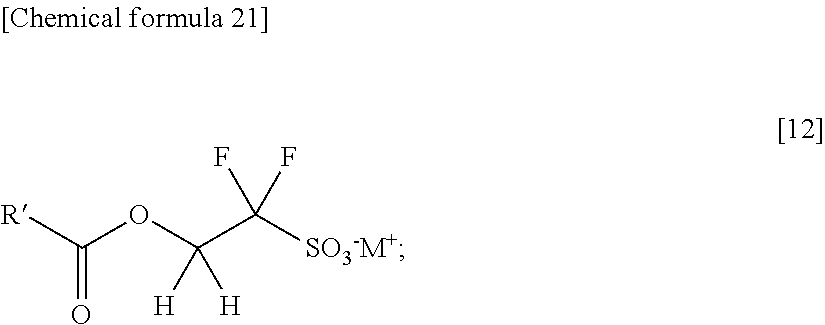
O(C(C([SO3-M+])(F)F)([H])[H])C([R])=O
